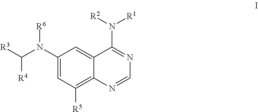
C1(N(C([R3])[R4])[R6])=CC([R5])=C2C(=C1)C(N([R2])[R1])=NC=N2
